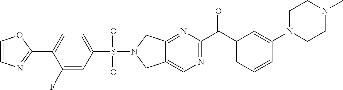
C12=NC(C(C3=CC=CC(N4CCN(C)CC4)=C3)=O)=NC=C1CN(S(C1=CC=C(C3=NC=CO3)C(F)=C1)(=O)=O)C2
